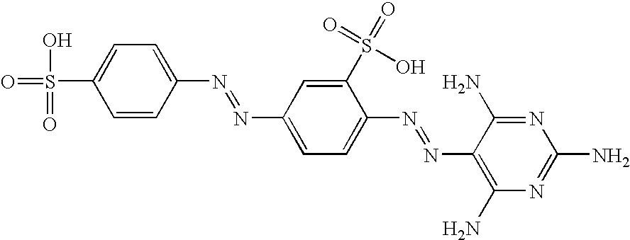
O=S(O)(=O)C1=CC=C(N=NC2=CC=C(N=NC3=C(N)N=C(N)N=C3N)C(S(=O)(=O)O)=C2)C=C1
